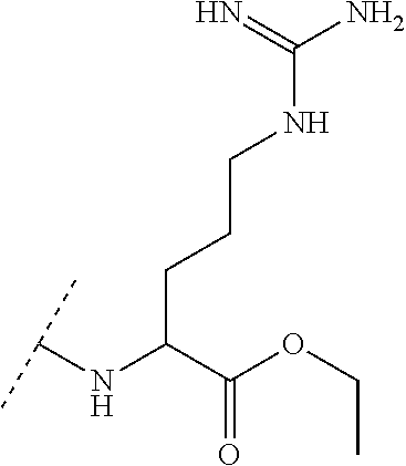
C(C(C(OCC)=O)NC(C)C)CCNC(N)=N
